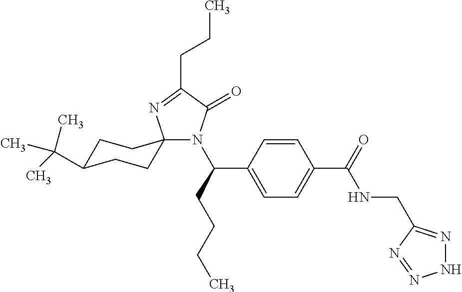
C1C(C(C)(C)C)CCC2(C1)N(C(CCCC)C1=CC=C(C(=O)NCC3=NNN=N3)C=C1)C(=O)C(CCC)=N2
